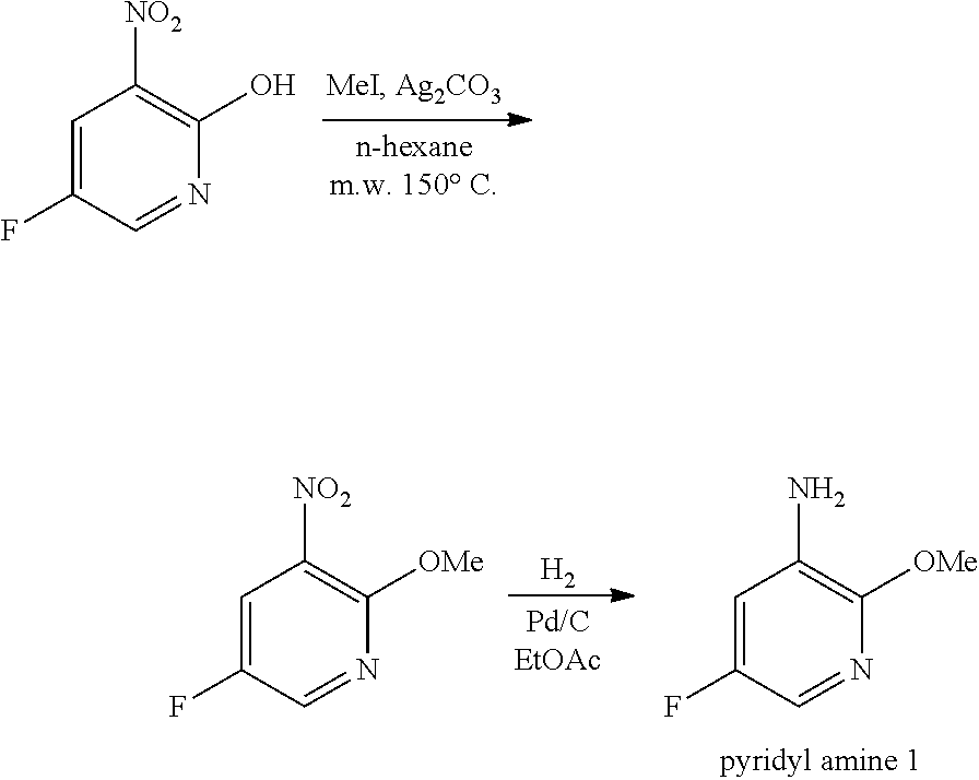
C1=C(F)C=NC(O)=C1[NO2].[H2].C1=C(F)C=NC([OMe])=C1N.C1=C(F)C=NC([OMe])=C1[NO2]
